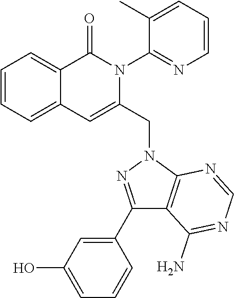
C1=CC=C2C(=C1)C(=O)N(C1=NC=CC=C1C)C(CN1C3=C(C(N)=NC=N3)C(C3=CC(O)=CC=C3)=N1)=C2
